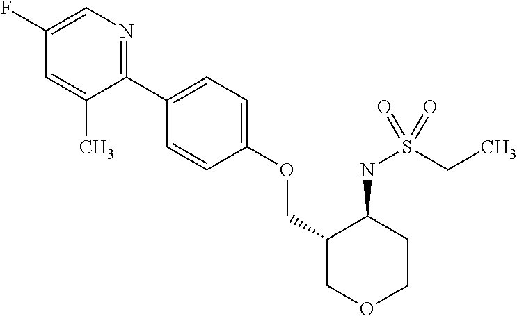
C1(F)=CN=C(C2=CC=C(OCC3COCCC3NS(CC)(=O)=O)C=C2)C(C)=C1
